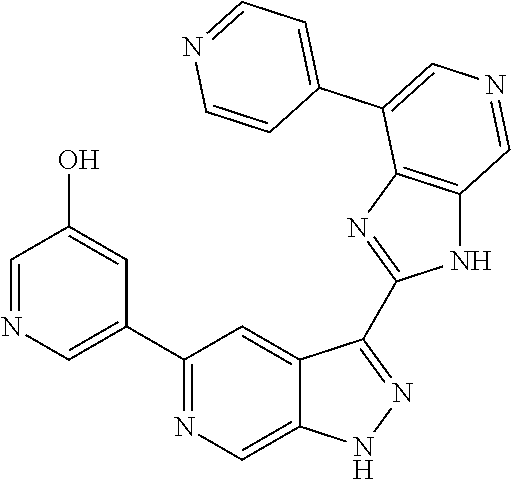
C1(C2=CN=CC(O)=C2)=NC=C2C(=C1)C(C1=NC3=C(N1)C=NC=C3C1=CC=NC=C1)=NN2
